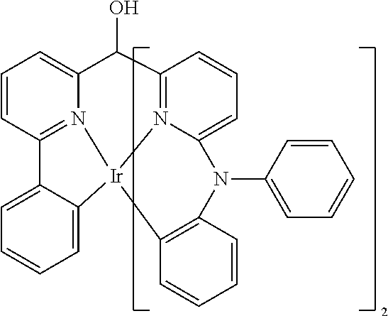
C1=CC2=N3C(=C1)C(O)C1=N4C(=CC=C1)N(C1=CC=CC=C1)C1=C(C=CC=C1)[Ir]34C1=CC=CC=C21
